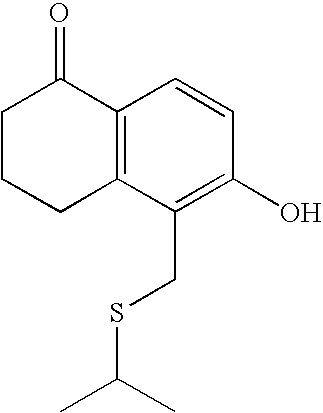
C1CCC2=C(C1=O)C=CC(O)=C2CSC(C)C
